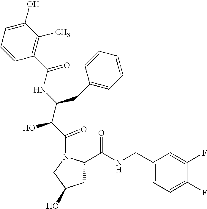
C1=CC(C(=O)NC(C(C(=O)N2CC(O)CC2C(NCC2=CC=C(F)C(F)=C2)=O)O)CC2=CC=CC=C2)=C(C)C(O)=C1
